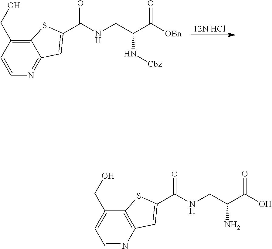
[12N HCl].C12=C(CO)C=CN=C1C=C(C(=O)NCC(C([OBn])=O)N[Cbz])S2.C12=C(N=CC=C1CO)C=C(C(=O)NCC(C(O)=O)N)S2
